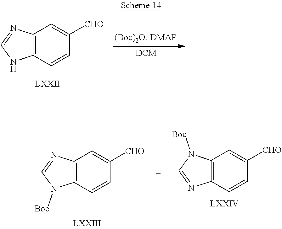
C1=C([CHO])C=CC2=C1N=CN2.C1=C([CHO])C=CC2=C1N=CN2[Boc].C1=C([CHO])C=CC2=C1N([Boc])C=N2
